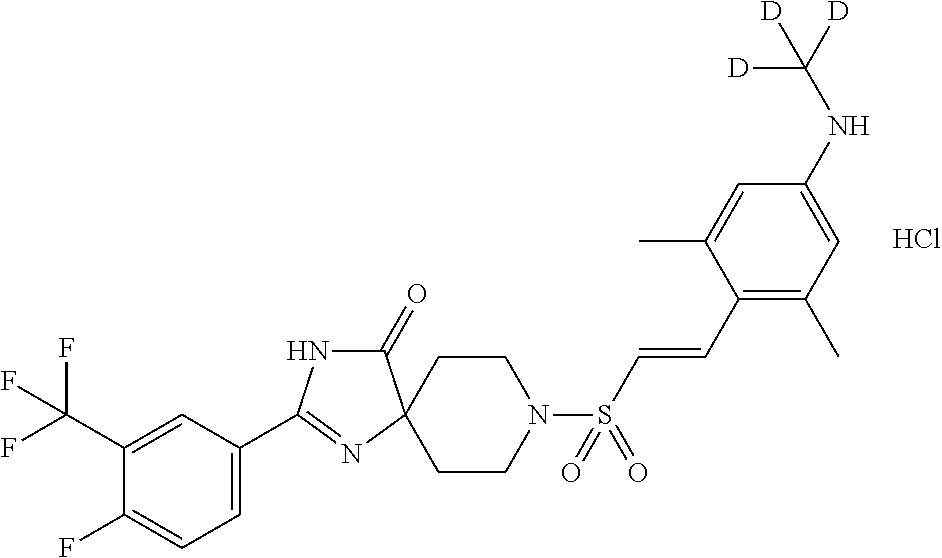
C1=C(C2=NC3(CCN(S(=O)(=O)C=CC4=C(C)C=C(NC([D])([D])[D])C=C4C)CC3)C(=O)N2)C=C(C(F)(F)F)C(F)=C1.Cl
